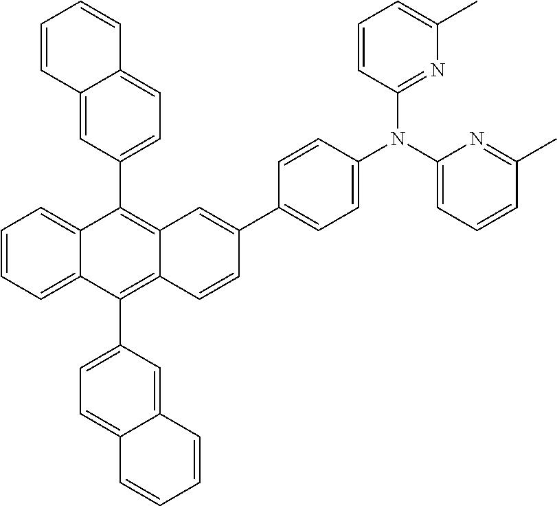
C1=CC=C2C(=C1)C(C1=CC=C3C(=C1)C=CC=C3)=C1C(=C2C2=CC=C3C(=C2)C=CC=C3)C=CC(C2=CC=C(N(C3=NC(C)=CC=C3)C3=CC=CC(C)=N3)C=C2)=C1
